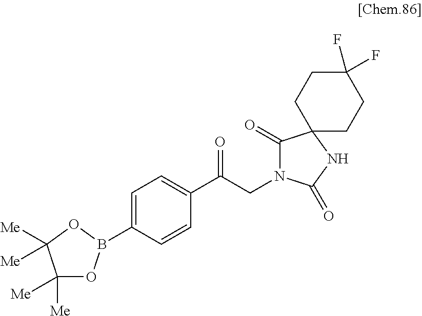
C(CN1C(=O)C2(NC1=O)CCC(F)(F)CC2)(=O)C1=CC=C(B2OC([Me])([Me])C([Me])([Me])O2)C=C1
